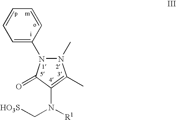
C1(N2N(C)C(C)=C(N([R1])C[HO3S])C2=O)=CC=CC=C1
